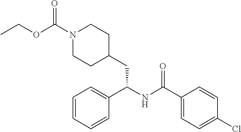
C(C1=CC=C(Cl)C=C1)(NC(C1=CC=CC=C1)CC1CCN(C(OCC)=O)CC1)=O
